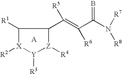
[A].C1([R1])[X]([R2])[Y]([R3])[Z]([R4])C1C(=C(C(N([R7])[R8])=B)[R6])[R5]
